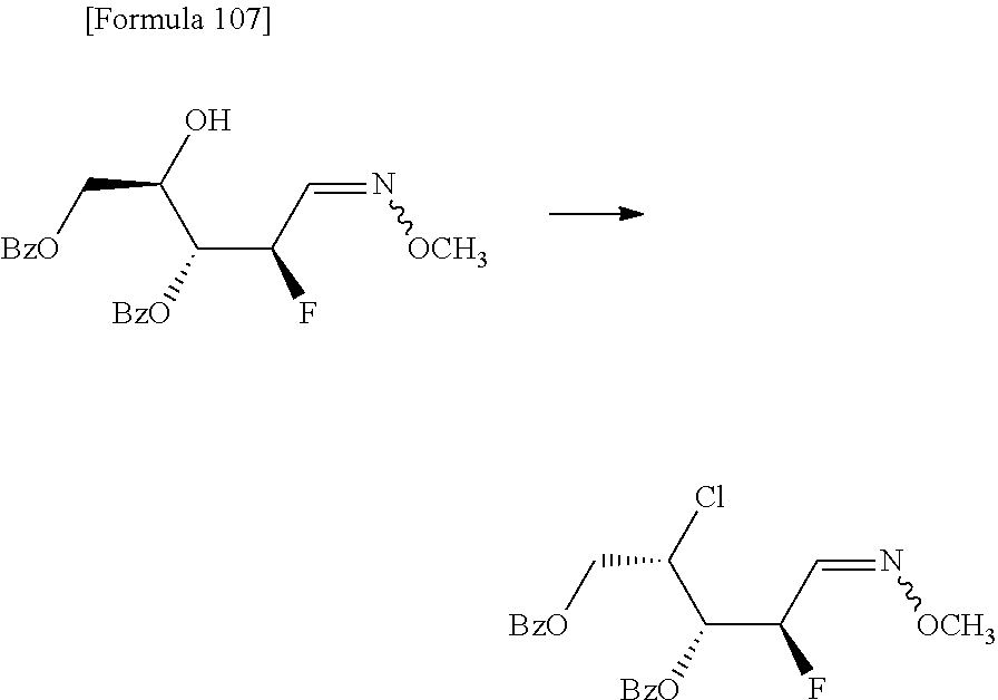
[BzO]CC(O)C(C(C=N[OCH3])F)[BzO].[BzO]CC(Cl)C(C(C=N[OCH3])F)[BzO]
